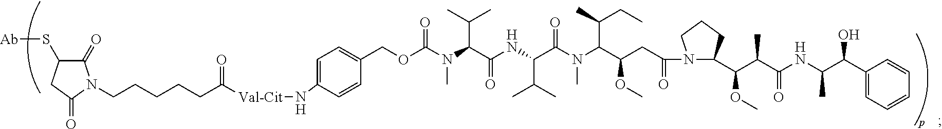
C1(=O)C(S[Ab])CC(=O)N1CCCCCC([Val-Cit]NC1=CC=C(COC(N(C(C(NC(C(N(C(C(CC(=O)N2C(C(C(C(NC(C(C3=CC=CC=C3)O)C)=O)C)OC)CCC2)OC)C(C)CC)C)=O)C(C)C)=O)C(C)C)C)=O)C=C1)=O
